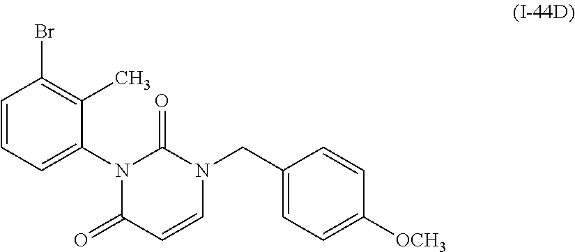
N1(CC2=CC=C([OCH3])C=C2)C=CC(=O)N(C2=CC=CC(Br)=C2C)C1=O
